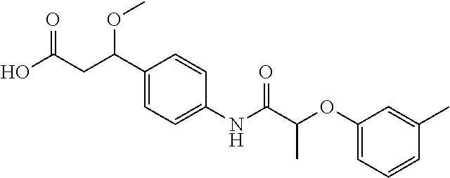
C1(C(CC(O)=O)OC)=CC=C(NC(C(OC2=CC=CC(C)=C2)C)=O)C=C1
